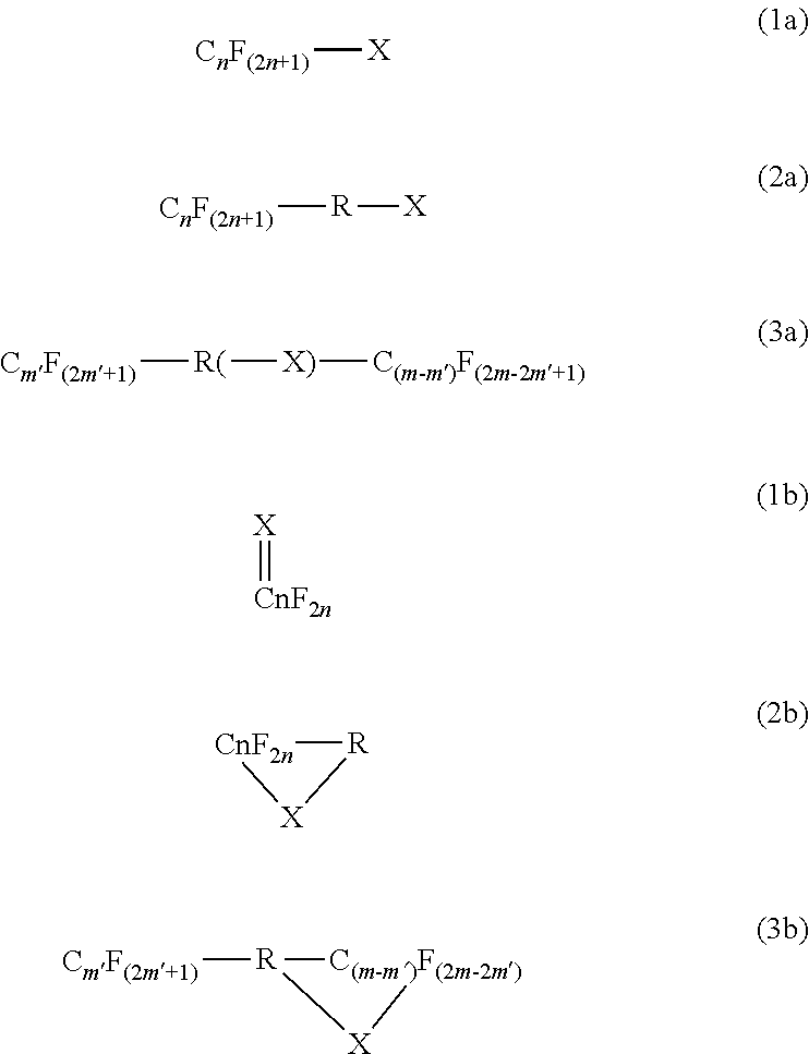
[CnF(2n+1)][X].[CnF(2n+1)][R][X].[CmF(2m+1)][R(][X)][C(m-m)F(2m-2m+1)].[X]=[CnF2n].[CnF2n]1[R][X]1.[R]1([CmF(2m+1)])[C(m-m)F(2m-2m)][X]1
